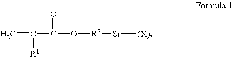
C=C([R1])C(=O)O[R2][Si][(X)3]
